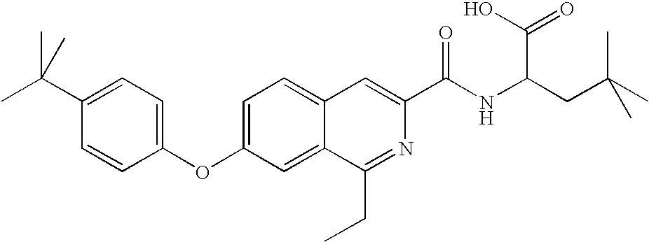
C1=C2C(=CC(OC3=CC=C(C(C)(C)C)C=C3)=C1)C(CC)=NC(C(NC(CC(C)(C)C)C(O)=O)=O)=C2
